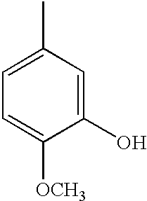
C1(C)=CC=C([OCH3])C(O)=C1
